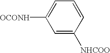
C1=C([NHCOO])C=CC=C1[OCONH]
